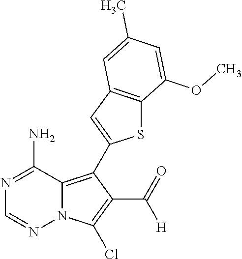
N1=C(N)C2=C(C3=CC4=C(S3)C(OC)=CC(C)=C4)C(C(=O)[H])=C(Cl)N2N=C1
